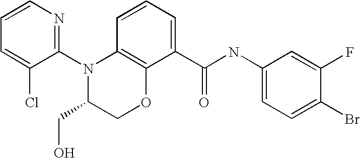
C1(N2C(CO)COC3=C2C=CC=C3C(NC2=CC=C(Br)C(F)=C2)=O)=NC=CC=C1Cl
